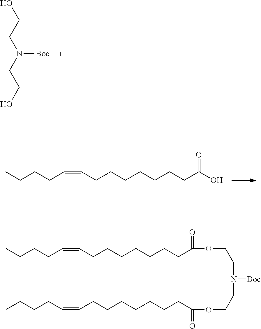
OCCN(CCO)[Boc].CCCCC=CCCCCCCCC(O)=O.C(CCCCCCC(=O)OCCN(CCOC(CCCCCCCC=CCCCC)=O)[Boc])C=CCCCC
